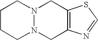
N12N(CC3=C(C1)SC=N3)CCCC2
